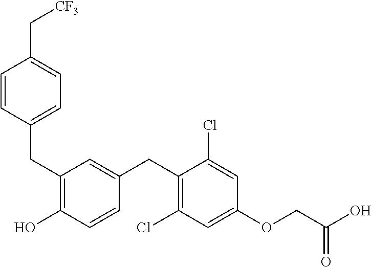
C(C1=C(O)C=CC(CC2=C(Cl)C=C(OCC(O)=O)C=C2Cl)=C1)C1=CC=C(C[CF3])C=C1
